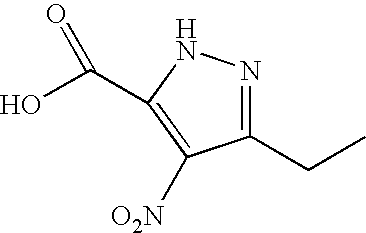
C1(CC)=NNC(C(O)=O)=C1[O2N]
